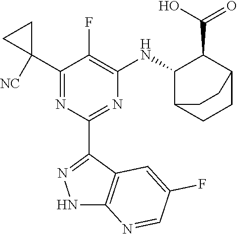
C1(C2([NC])CC2)=NC(C2=NNC3=C2C=C(F)C=N3)=NC([HN]C2C(C(O)=O)C3CCC2CC3)=C1F
